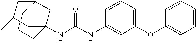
N(C(NC1=CC(OC2=CC=CC=C2)=CC=C1)=O)C12CC3CC(CC(C1)C3)C2
